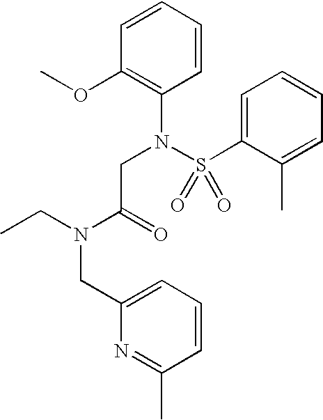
C1=CC=CC(N(S(C2=CC=CC=C2C)(=O)=O)CC(N(CC)CC2=CC=CC(C)=N2)=O)=C1OC
